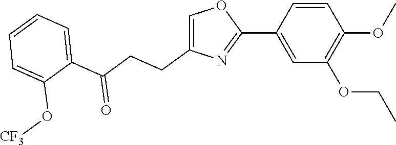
C1(C2=CC(OCC)=C(OC)C=C2)=NC(CCC(C2=CC=CC=C2O[CF3])=O)=CO1
